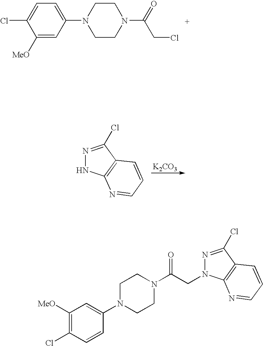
C1([MeO])=CC(N2CCN(C(=O)CCl)CC2)=CC=C1Cl.[K2CO3].N1=C(Cl)C2=C(N1)N=CC=C2.C1([MeO])=C(Cl)C=CC(N2CCN(C(CN3N=C(Cl)C4=C3N=CC=C4)=O)CC2)=C1
